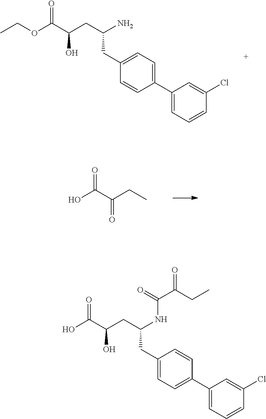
C1(CC(N)CC(O)C(OCC)=O)=CC=C(C2=CC=CC(Cl)=C2)C=C1.OC(C(CC)=O)=O.C1(CC(NC(C(=O)CC)=O)CC(O)C(O)=O)=CC=C(C2=CC=CC(Cl)=C2)C=C1
